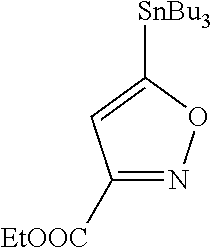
C1([EtOOC])=NOC([SnBu3])=C1
